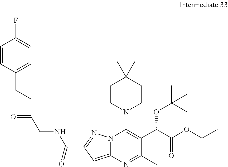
C(C1=NN2C(=C1)N=C(C)C(C(C(OCC)=O)OC(C)(C)C)=C2N1CCC(C)(C)CC1)(=O)NCC(CCC1=CC=C(F)C=C1)=O
